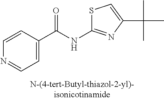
C1=C(C(NC2=NC(C(C)(C)C)=CS2)=O)C=CN=C1
